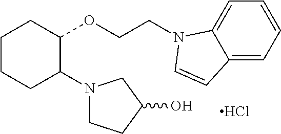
Cl.C1CCC(N2CCC(O)C2)C(OCCN2C3=CC=CC=C3C=C2)C1
